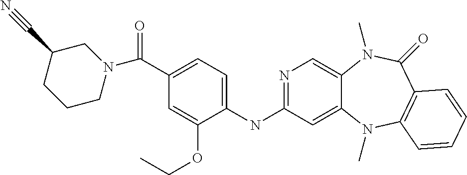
C1(C(=O)N2CCCC(C#N)C2)=CC=C(NC2=NC=C3C(=C2)N(C)C2=C(C(=O)N3C)C=CC=C2)C(OCC)=C1
